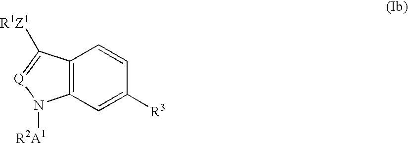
C12=C(C=C([R3])C=C1)N([R2A1])[Q]=C2[R1Z1]
